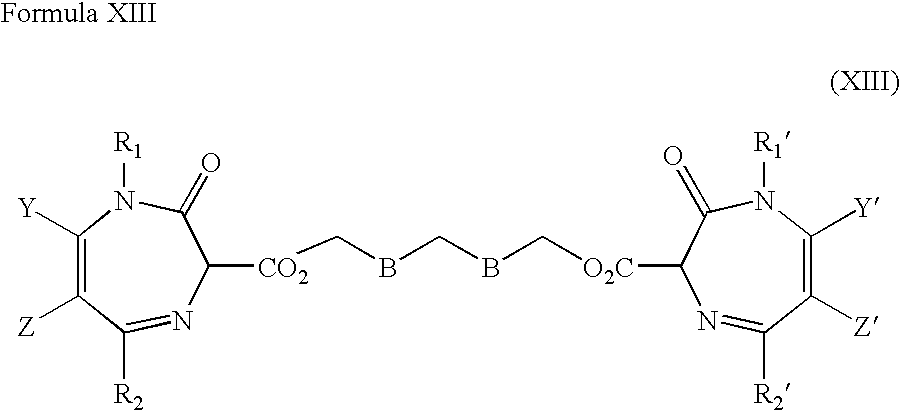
C1([Y])=C([Z])C([R2])=NC([CO2]CBCBC[O2C]C2C(=O)N([R1])C([Y])=C([Z])C([R2])=N2)C(=O)N1[R1]
